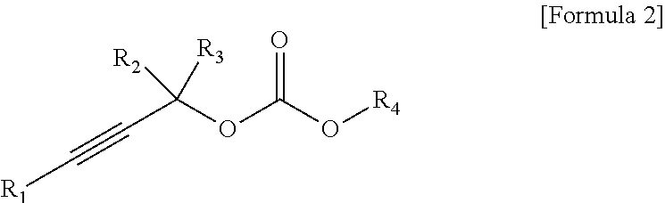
[R1]C#CC(OC(O[R4])=O)([R3])[R2]
